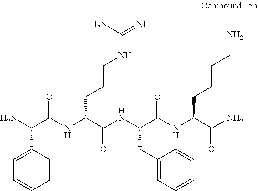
NC(C(NC(C(NC(C(NC(C(N)=O)CCCCN)=O)CC1=CC=CC=C1)=O)CCCNC(N)=N)=O)C1=CC=CC=C1
